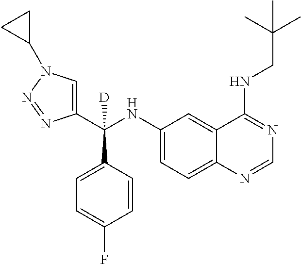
C1(C(NC2=CC=C3C(=C2)C(NCC(C)(C)C)=NC=N3)(C2=CC=C(F)C=C2)[D])=CN(C2CC2)N=N1
